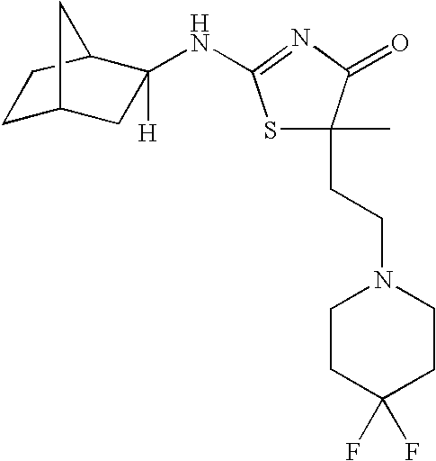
S1C(C)(CCN2CCC(F)(F)CC2)C(=O)N=C1NC1([H])CC2CCC1C2
